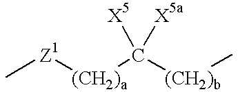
C[Z1][(CH2)a]C([(CH2)b]C)([X5])[X5a]
